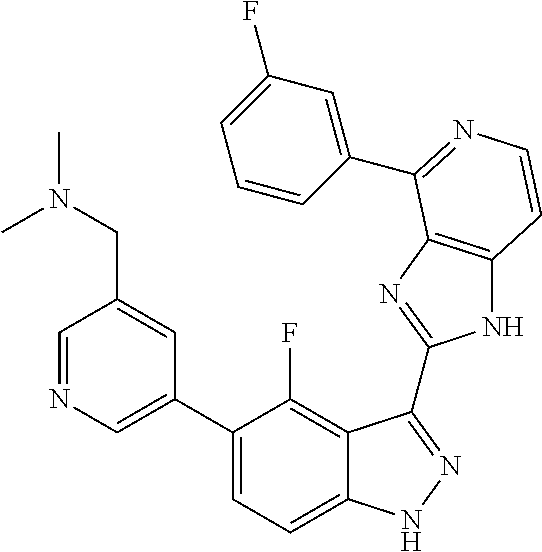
C1=C(C2=CC=C3C(=C2F)C(C2=NC4=C(N2)C=CN=C4C2=CC(F)=CC=C2)=NN3)C=C(CN(C)C)C=N1
